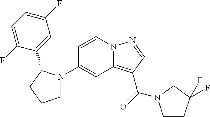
N12C(=C(C(=O)N3CCC(F)(F)C3)C=N1)C=C(N1CCCC1C1=CC(F)=CC=C1F)C=C2
